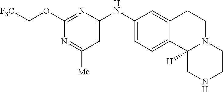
C1=C(NC2=CC=C3C(=C2)CCN2C3([H])CNCC2)N=C(OC[F3C])N=C1[Me]
